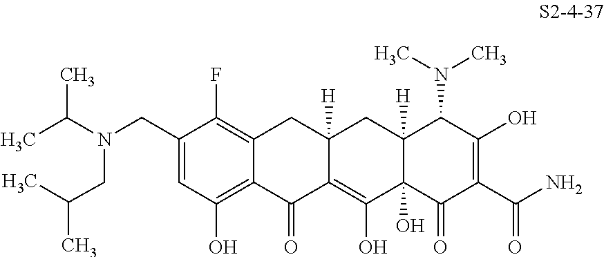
C1(CN(CC(C)C)C(C)C)=CC(O)=C2C(=C1F)CC1([H])C(=C(O)C3(O)C([H])(C1)C(N(C)C)C(O)=C(C(N)=O)C3=O)C2=O
